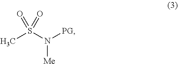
CS(N([PG])[Me])(=O)=O
